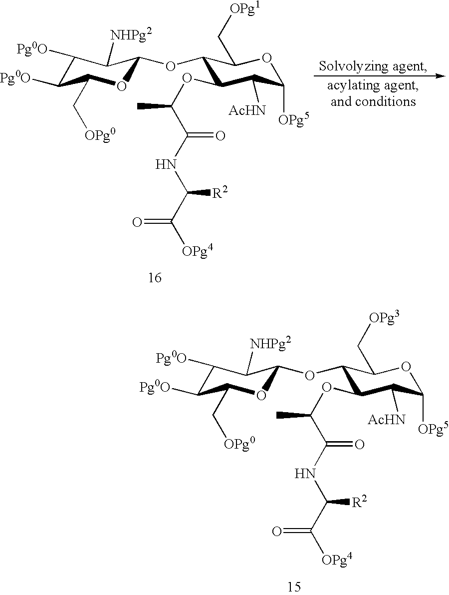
C1([Pg0O])C([Pg0O])C(C[OPg0])OC(OC2C(OC(C(NC(C([OPg4])=O)[R2])=O)C)C([AcHN])C([OPg5])OC2C[OPg1])C1[NHPg2].C1([Pg0O])C([Pg0O])C(C[OPg0])OC(OC2C(OC(C(NC(C([OPg4])=O)[R2])=O)C)C([AcHN])C([OPg5])OC2C[OPg3])C1[NHPg2]
